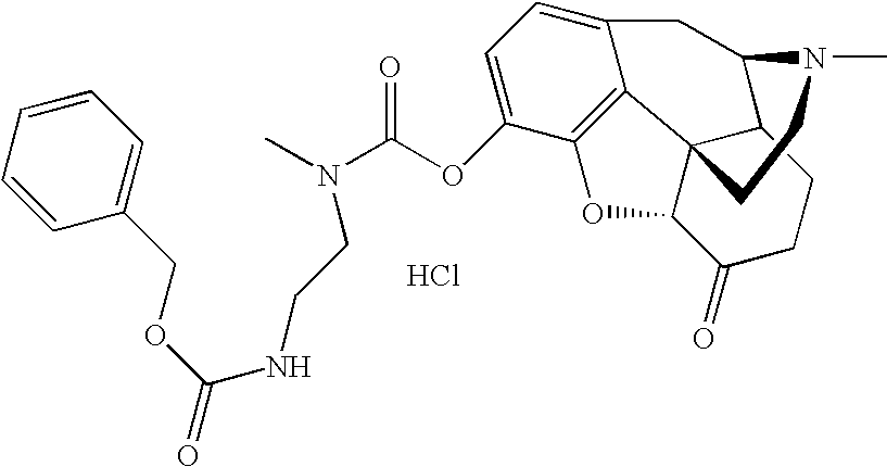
C1=C(OC(N(C)CCNC(=O)OCC2=CC=CC=C2)=O)C2=C3C(=C1)CC1C4C3(C(C(=O)CC4)O2)CCN1C.Cl
